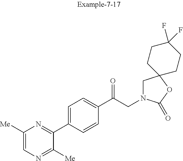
C1([Me])=CN=C([Me])C(C2=CC=C(C(CN3CC4(OC3=O)CCC(F)(F)CC4)=O)C=C2)=N1
